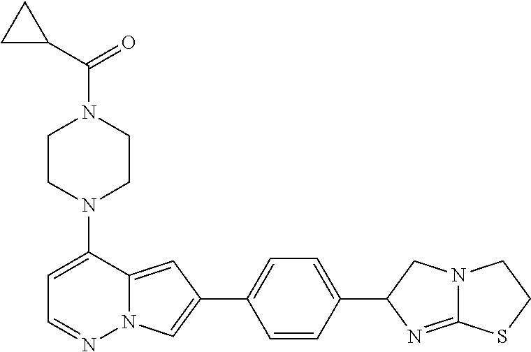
N1(C2=CC=NN3C2=CC(C2=CC=C(C4N=C5N(C4)CCS5)C=C2)=C3)CCN(C(=O)C2CC2)CC1
